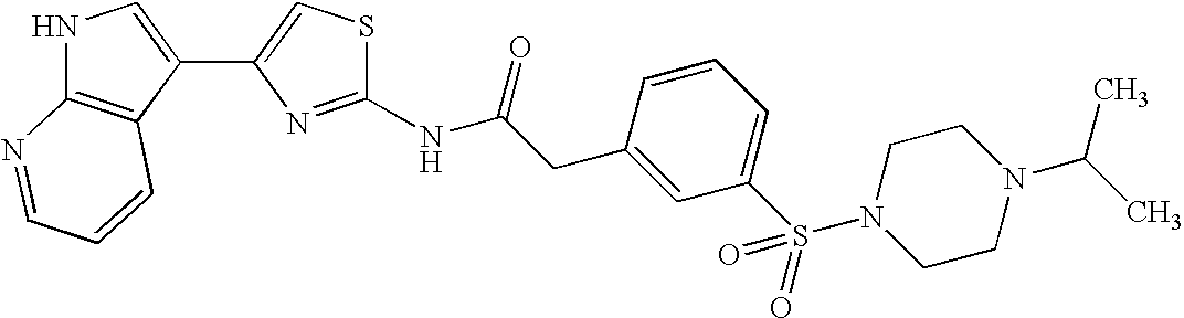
N1C2=C(C(C3=CSC(NC(CC4=CC(S(N5CCN(C(C)C)CC5)(=O)=O)=CC=C4)=O)=N3)=C1)C=CC=N2
